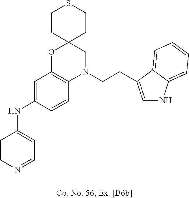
C1=CN=CC=C1NC1=CC2=C(C=C1)N(CCC1=CNC3=CC=CC=C31)CC1(O2)CCSCC1
